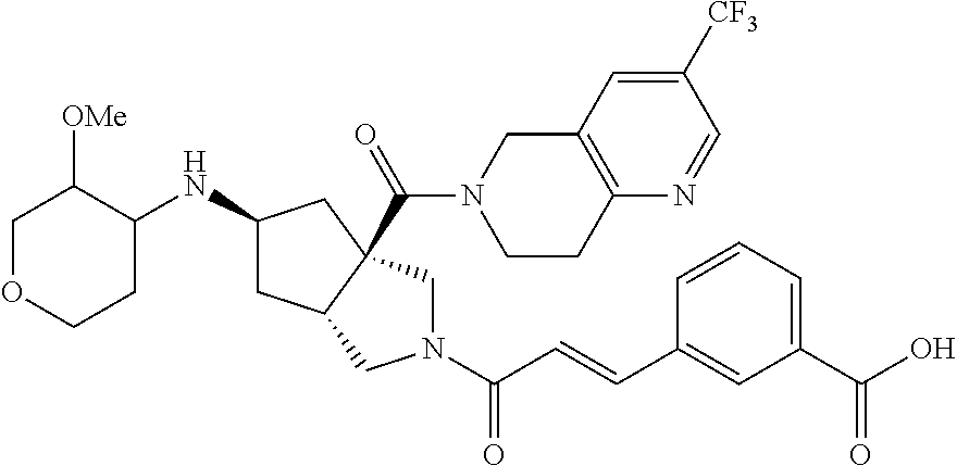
C1OCCC(NC2CC3CN(C(C=CC4=CC(C(O)=O)=CC=C4)=O)CC3(C(=O)N3CCC4=C(C3)C=C([CF3])C=N4)C2)C1[OMe]
